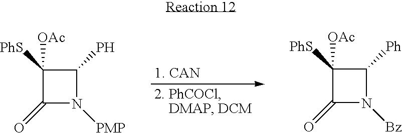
C1([PhS])([OAc])C(=O)N([PMP])C1P.C1([PhS])([OAc])C(=O)N([Bz])C1[Ph]
